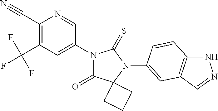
C1(C#N)=C(C(F)(F)F)C=C(N2C(=O)C3(N(C4=CC5=C(NN=C5)C=C4)C2=S)CCC3)C=N1
